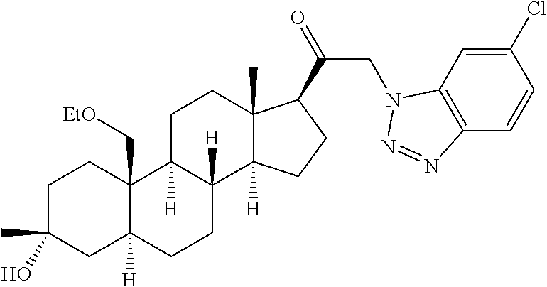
C1C(C)(O)CC2([H])C(C[EtO])(C1)C1([H])C([H])(CC2)C2([H])C(C)(CC1)C(C(=O)CN1C3=C(C=CC(Cl)=C3)N=N1)CC2
